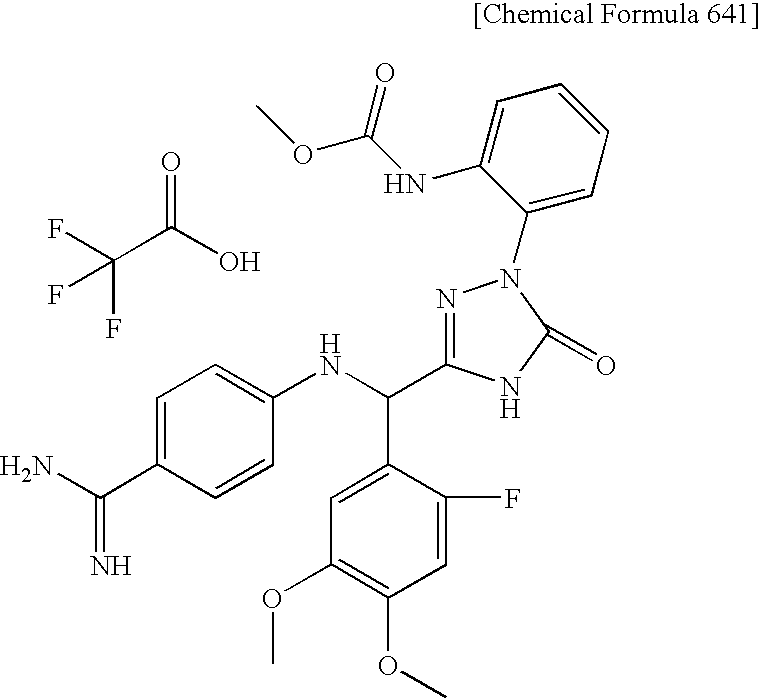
C1=C(C(N)=N)C=CC(NC(C2=CC(OC)=C(OC)C=C2F)C2=NN(C3=CC=CC=C3NC(OC)=O)C(=O)N2)=C1.C(C(O)=O)(F)(F)F
